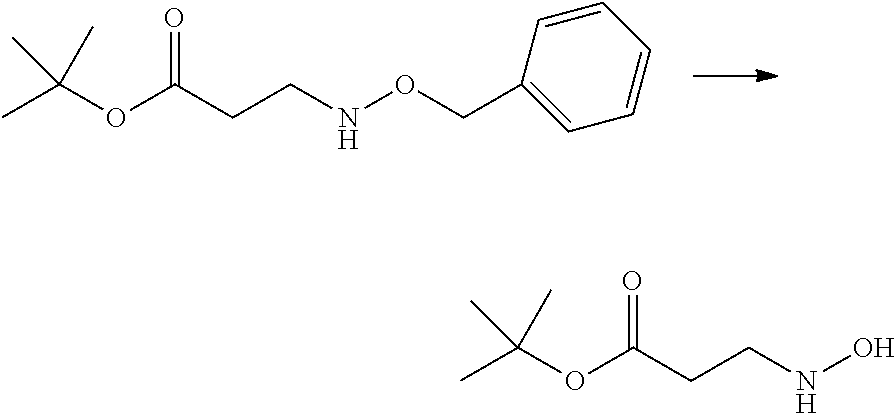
CC(OC(CCNOCC1=CC=CC=C1)=O)(C)C.CC(OC(CCNO)=O)(C)C
